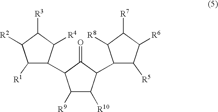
C1([R1])C(C2C([R9])C([R10])C(C3C([R5])C([R6])C([R7])C3[R8])C2=O)C([R4])C([R3])C1[R2]
